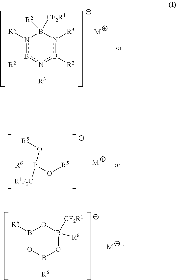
n1([R3])bn([R3])b([R2])n([R3])B1([CF2R1])[R2].[R2].[M].[R6]B(O[R5])(O[R5])[R1F2C].[M].B1([R6])OB([R6])OB([CF2R1])([R6])O1.[M]
